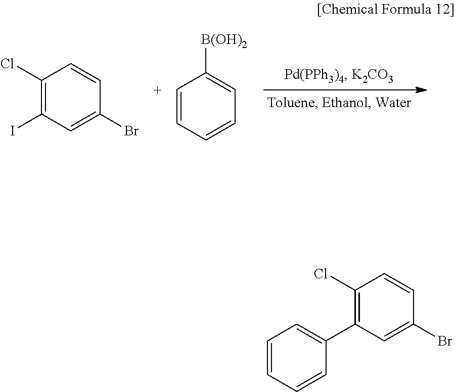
C1(Cl)=C(I)C=C(Br)C=C1.C1=CC=CC=C1[B(OH)2].C1(Cl)=C(C2=CC=CC=C2)C=C(Br)C=C1
